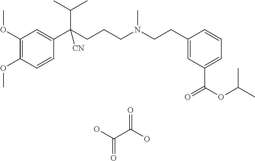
C1(OC)=C(OC)C=CC(C(CCCN(CCC2=CC(C(=O)OC(C)C)=CC=C2)C)(C(C)C)[CN])=C1.OC(C(O)=O)=O
